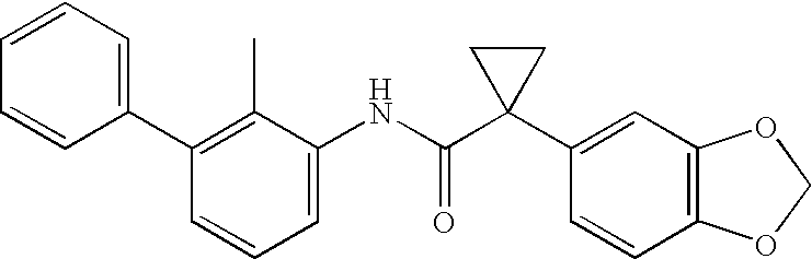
C1(C2=C(C)C(NC(C3(C4=CC5=C(C=C4)OCO5)CC3)=O)=CC=C2)=CC=CC=C1
